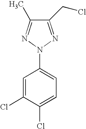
C1(CCl)=NN(C2=CC=C(Cl)C(Cl)=C2)N=C1C
